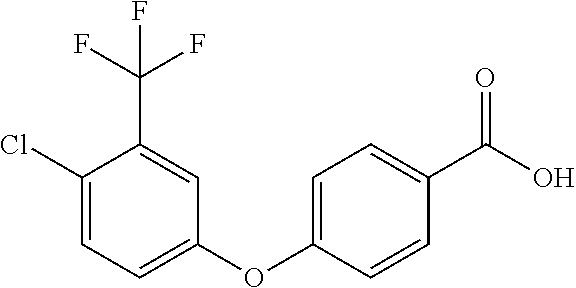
C1(Cl)=CC=C(OC2=CC=C(C(O)=O)C=C2)C=C1C(F)(F)F
